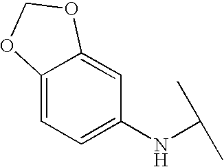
C12=CC=C(NC(C)C)C=C1OCO2
